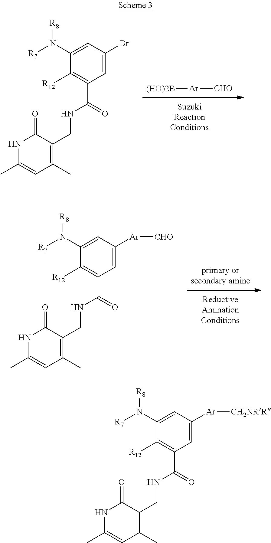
[(HO)2B][Ar][CHO].C1([R12])=C(C(=O)NCC2=C(C)C=C(C)NC2=O)C=C(Br)C=C1N([R7])[R8].C1([R12])=C(C(=O)NCC2=C(C)C=C(C)NC2=O)C=C([Ar][CHO])C=C1N([R7])[R8].C1([R12])=C(C(=O)NCC2=C(C)C=C(C)NC2=O)C=C([Ar][CH2NRR])C=C1N([R7])[R8]
